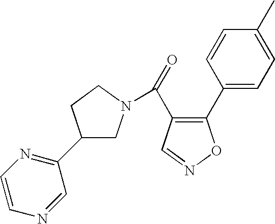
C1(C2=NC=CN=C2)CN(C(=O)C2=C(C3=CC=C(C)C=C3)ON=C2)CC1
